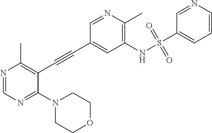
N1(C2=NC=NC(C)=C2C#CC2=CC(NS(C3=CC=CN=C3)(=O)=O)=C(C)N=C2)CCOCC1
